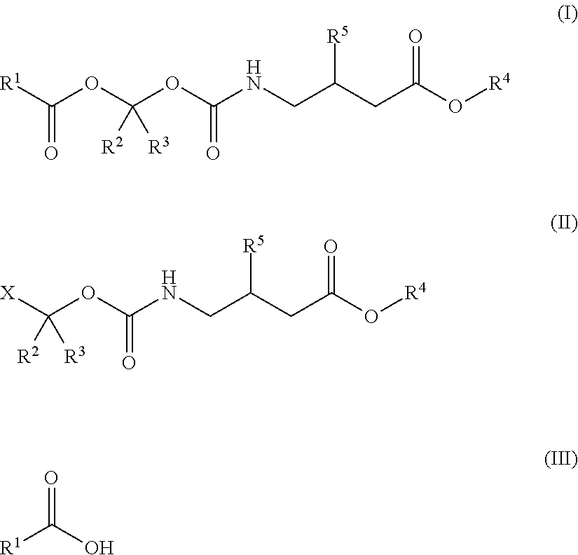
[R1]C(OC(OC(NCC(CC(O[R4])=O)[R5])=O)([R2])[R3])=O.[X]C(OC(NCC(CC(O[R4])=O)[R5])=O)([R2])[R3].[R1]C(O)=O
